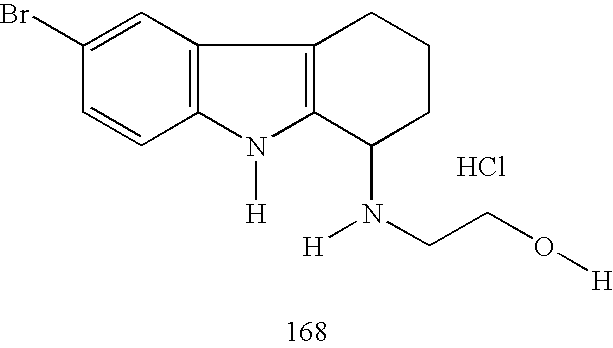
C1(Br)=CC2=C(C=C1)N([H])C1=C2CCCC1N([H])CCO[H].Cl
